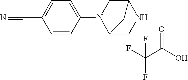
N1(C2=CC=C(C#N)C=C2)C2CNC(C1)C2.FC(C(O)=O)(F)F
